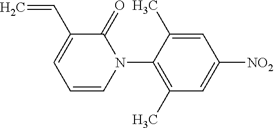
C1=C(C)C(N2C(=O)C(C=C)=CC=C2)=C(C)C=C1[NO2]
